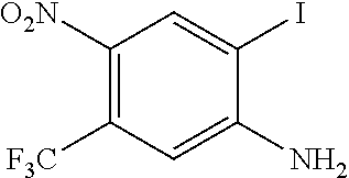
C1([O2N])=C([F3C])C=C(N)C(I)=C1
